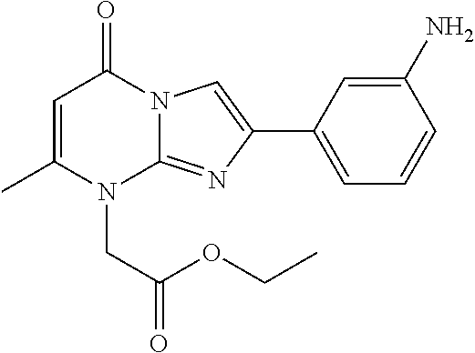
C1=C(C)N(CC(OCC)=O)C2=NC(C3=CC=CC(N)=C3)=CN2C1=O
